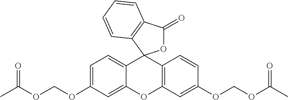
C12=CC=C(OCOC(C)=O)C=C1OC1=C(C=CC(OCOC(C)=O)=C1)C21OC(=O)C2=C1C=CC=C2
